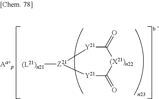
[Y21]1C(=O)[(X21)n22]C(=O)[Y21][Z21]1[(L21)n21]
